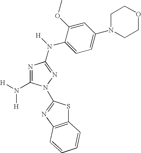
C1(N([H])[H])=NC(N([H])C2=CC=C(N3CCOCC3)C=C2OC)=NN1C1=NC2=C(S1)C=CC=C2
